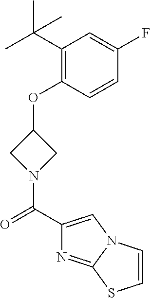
C1(C(C)(C)C)=C(OC2CN(C(C3=CN4C(=N3)SC=C4)=O)C2)C=CC(F)=C1
